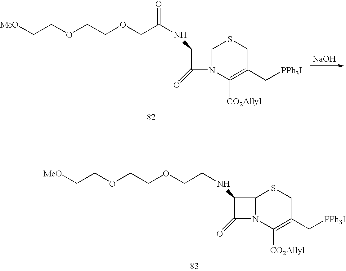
[NaOH].C1(NC(COCCOCC[MeO])=O)C(=O)N2C1SCC(C[PPh3I])=C2[CO2Allyl].C1(NCCOCCOCC[MeO])C(=O)N2C1SCC(C[PPh3I])=C2[CO2Allyl]
